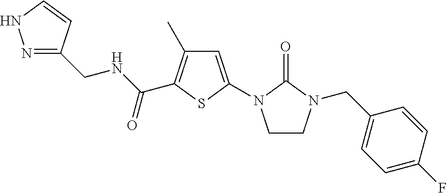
N1=C(CNC(C2=C(C)C=C(N3CCN(CC4=CC=C(F)C=C4)C3=O)S2)=O)C=CN1
